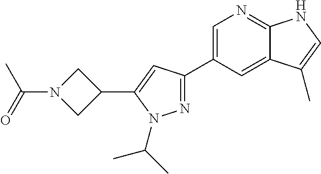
N1=C(C2=CN=C3C(=C2)C(C)=CN3)C=C(C2CN(C(C)=O)C2)N1C(C)C
